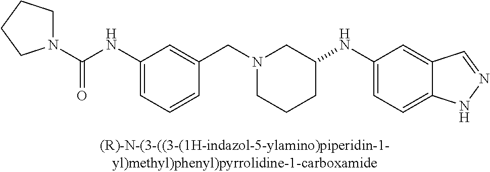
C(N1CCCC(NC2=CC=C3C(=C2)C=NN3)C1)C1=CC(NC(=O)N2CCCC2)=CC=C1
